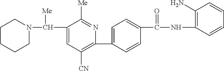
C1(C(N2CCCCC2)[Me])=CC([CN])=C(C2=CC=C(C(NC3=C(N)C=CC=C3)=O)C=C2)N=C1[Me]
